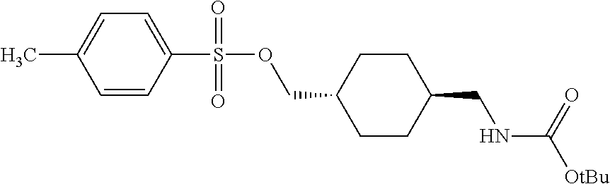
C1=CC(S(=O)(=O)OCC2CCC(CNC([OtBu])=O)CC2)=CC=C1C
